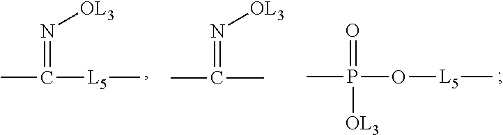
CP(O[L5]C)([OL3])=O.CC([L5]C)=N[OL3].CC(=N[OL3])C
